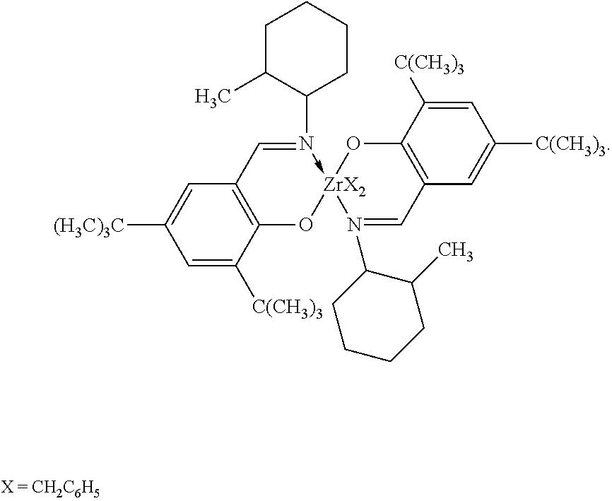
C1=C([C(CH3)3])C2=C(C=C1[(H3C)3C])C=N(C1CCCCC1C)->[ZrX2]1(O2)N(C2CCCCC2C)=CC2=C(O1)C([C(CH3)3])=CC([C(CH3)3])=C2
